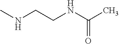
CNCCNC(C)=O
